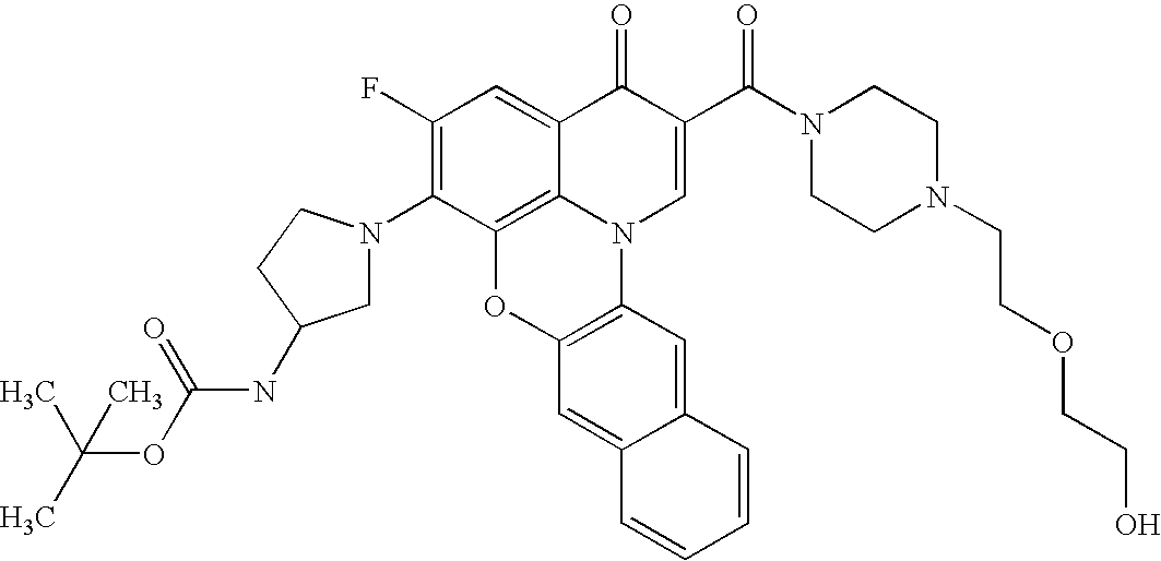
C1(F)=C(N2CC(NC(=O)OC(C)(C)C)CC2)C2=C3C(=C1)C(=O)C(C(N1CCN(CCOCCO)CC1)=O)=CN3C1=C(O2)C=C2C(=C1)C=CC=C2
